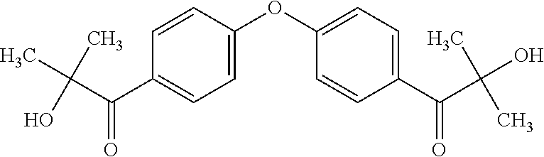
C1(OC2=CC=C(C(C(O)(C)C)=O)C=C2)=CC=C(C(C(C)(C)O)=O)C=C1
